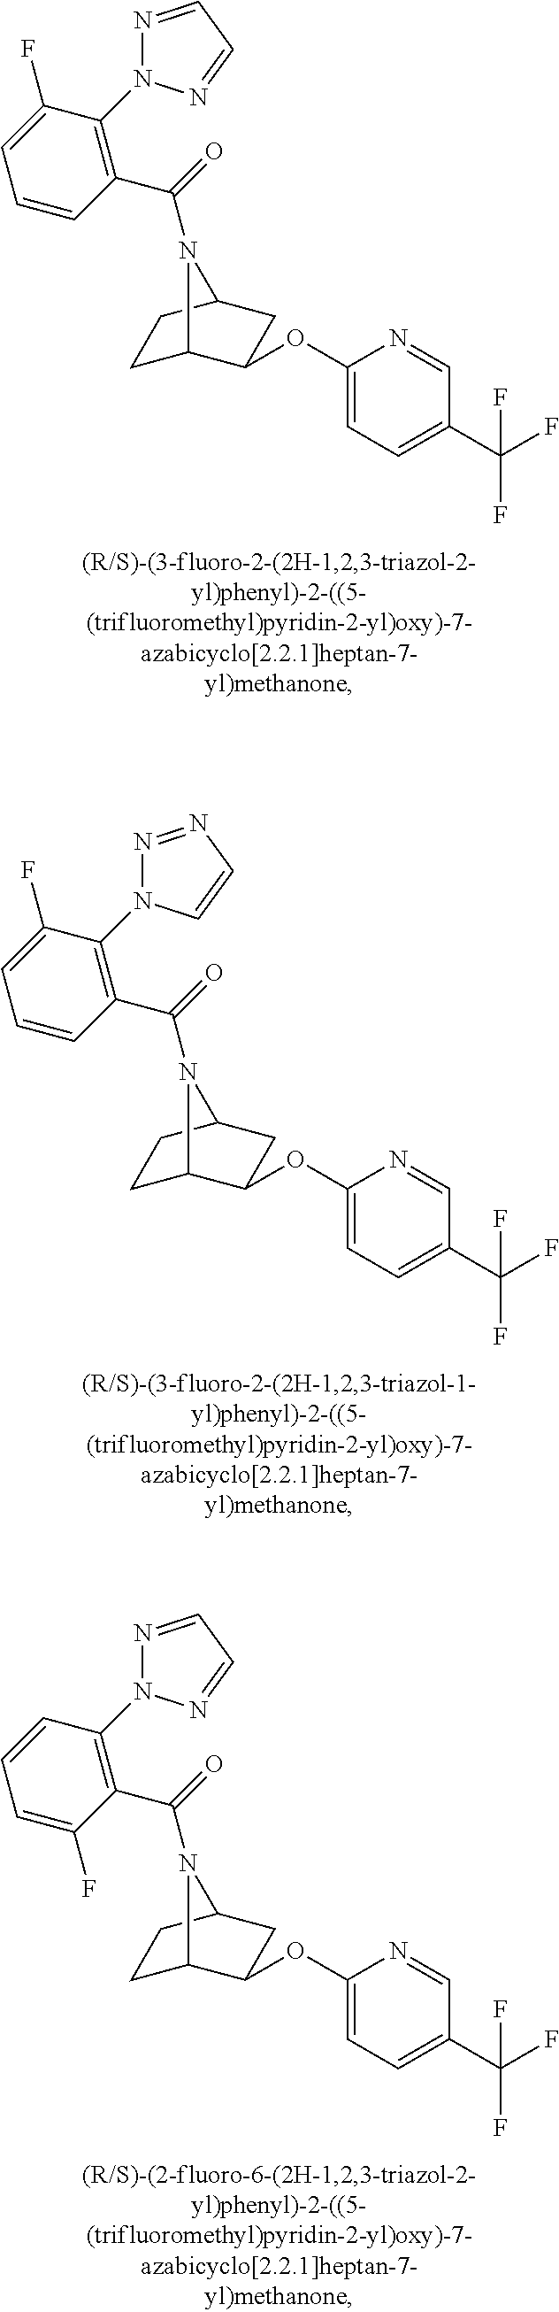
C1C2C(OC3=CC=C(C(F)(F)F)C=N3)CC(C1)N2C(=O)C1=C(N2N=CC=N2)C(F)=CC=C1.C1C2C(OC3=CC=C(C(F)(F)F)C=N3)CC(C1)N2C(=O)C1=C(N2N=NC=C2)C(F)=CC=C1.C1C2C(OC3=CC=C(C(F)(F)F)C=N3)CC(C1)N2C(=O)C1=C(N2N=CC=N2)C=CC=C1F
